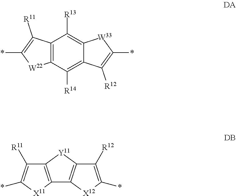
C12=C(C([R14])=C3C(=C1[R13])[W33]C(*)=C3[R12])[W22]C(*)=C2[R11].C12=C([Y11]C3=C1[X12]C(*)=C3[R12])C([R11])=C(*)[X11]2
